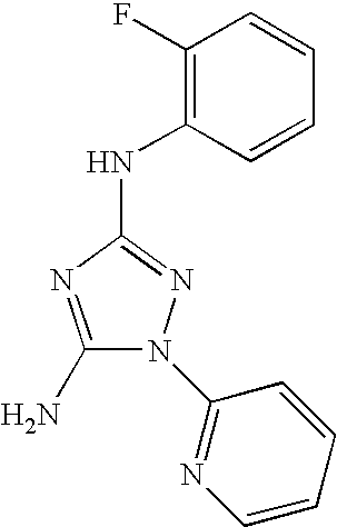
C1(N)=NC(NC2=C(F)C=CC=C2)=NN1C1=NC=CC=C1
